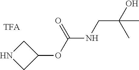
C1NCC1OC(=O)NCC(C)(O)C
